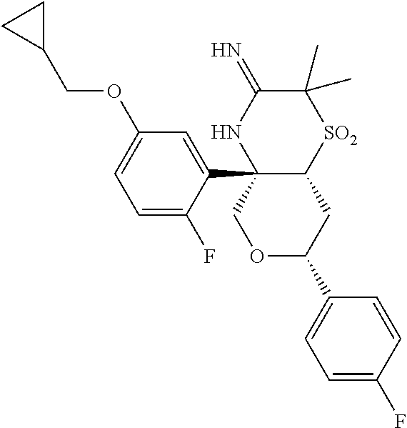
C12(C3=CC(OCC4CC4)=CC=C3F)C(CC(C3=CC=C(F)C=C3)OC1)[SO2]C(C)(C)C(=N)N2
